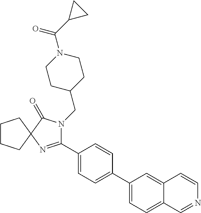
C1CCC2(C1)N=C(C1=CC=C(C3=CC=C4C(=C3)C=CN=C4)C=C1)N(CC1CCN(C(C3CC3)=O)CC1)C2=O
